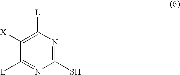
C1([X])=C([L])N=C(S)N=C1[L]
